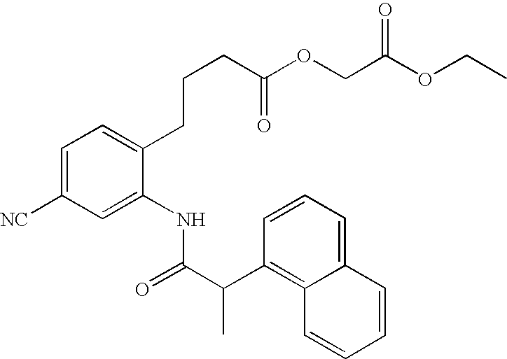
C1=CC=C2C(=C1C(C(=O)NC1=CC([NC])=CC=C1CCCC(OCC(OCC)=O)=O)C)C=CC=C2
